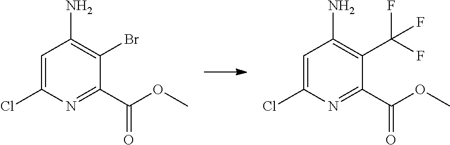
C1=C(Cl)N=C(C(OC)=O)C(Br)=C1N.C1=C(Cl)N=C(C(OC)=O)C(C(F)(F)F)=C1N
